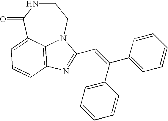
C1NC(=O)C2=CC=CC3=C2N(C1)C(C=C(C1=CC=CC=C1)C1=CC=CC=C1)=N3
